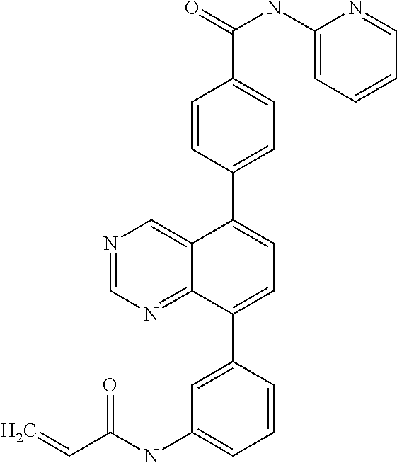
C(NC1=CC=CC(C2=CC=C(C3=CC=C(C(=O)NC4=CC=CC=N4)C=C3)C3=CN=CN=C23)=C1)(C=C)=O
